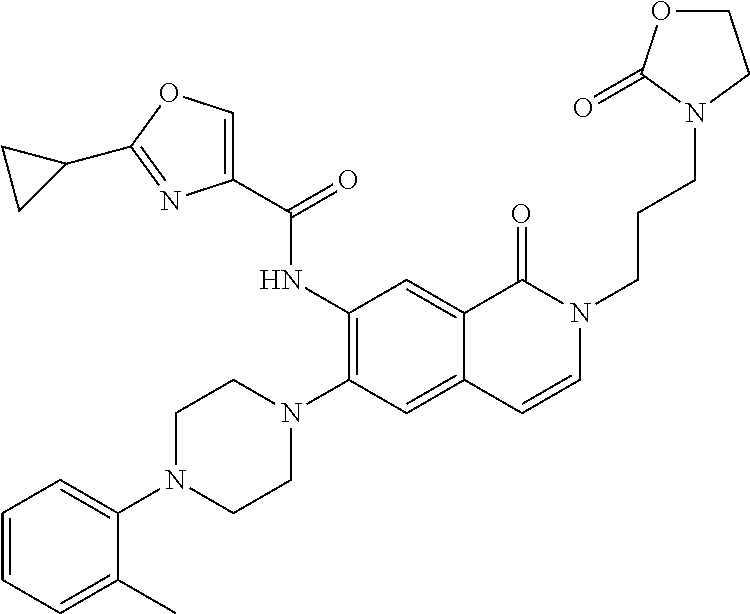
C1=CC=C(C)C(N2CCN(C3=C(NC(C4=COC(C5CC5)=N4)=O)C=C4C(=C3)C=CN(CCCN3CCOC3=O)C4=O)CC2)=C1
